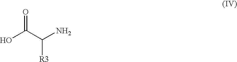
O=C(C(N)[R3])O
